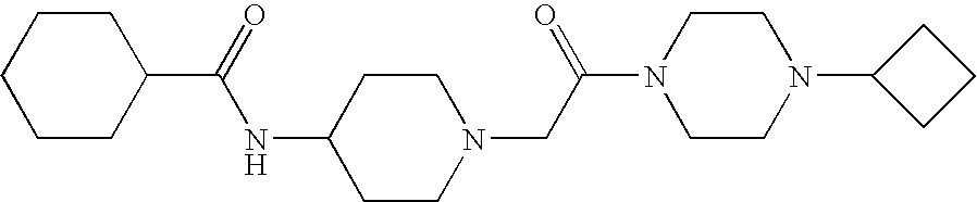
C(=O)(NC1CCN(CC(N2CCN(C3CCC3)CC2)=O)CC1)C1CCCCC1
